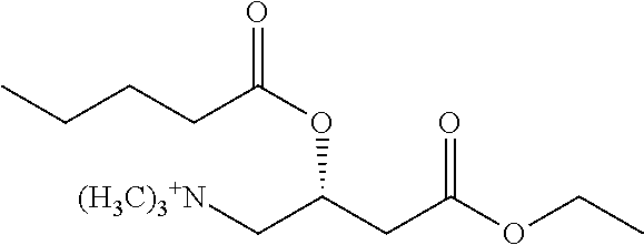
[(H3C)3+N]CC(CC(OCC)=O)OC(=O)CCCC
